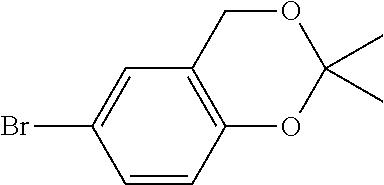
BrC1=CC2=C(C=C1)OC(C)(C)OC2
